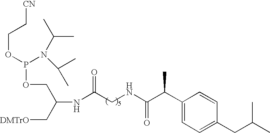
C(C(C1=CC=C(CC(C)C)C=C1)C)(NCC(NC(C[DMTrO])COP(OCC[CN])N(C(C)C)C(C)C)=O)=O
